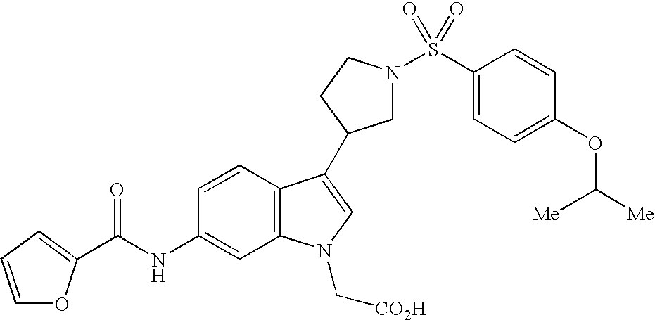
C1N(S(C2=CC=C(OC([Me])[Me])C=C2)(=O)=O)CCC1C1=CN(C[CO2H])C2=C1C=CC(NC(C1=CC=CO1)=O)=C2
